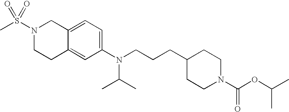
C1C2=CC(N(CCCC3CCN(C(=O)OC(C)C)CC3)C(C)C)=CC=C2CN(S(C)(=O)=O)C1
